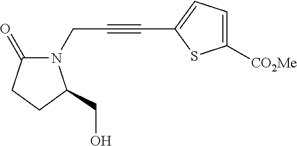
C(C#CC1=CC=C([CO2Me])S1)N1C(=O)CCC1CO
